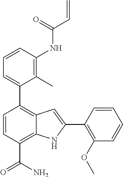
C1=CC(NC(C=C)=O)=C(C)C(C2=C3C(=C(C(N)=O)C=C2)NC(C2=C(OC)C=CC=C2)=C3)=C1
